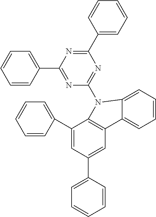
C1=CC(C2=NC(N3C4=C(C=C(C5=CC=CC=C5)C=C4C4=CC=CC=C4)C4=CC=CC=C43)=NC(C3=CC=CC=C3)=N2)=CC=C1
